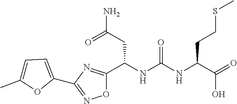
O1C(C(NC(NC(C(=O)O)CCSC)=O)CC(N)=O)=NC(C2=CC=C(C)O2)=N1
